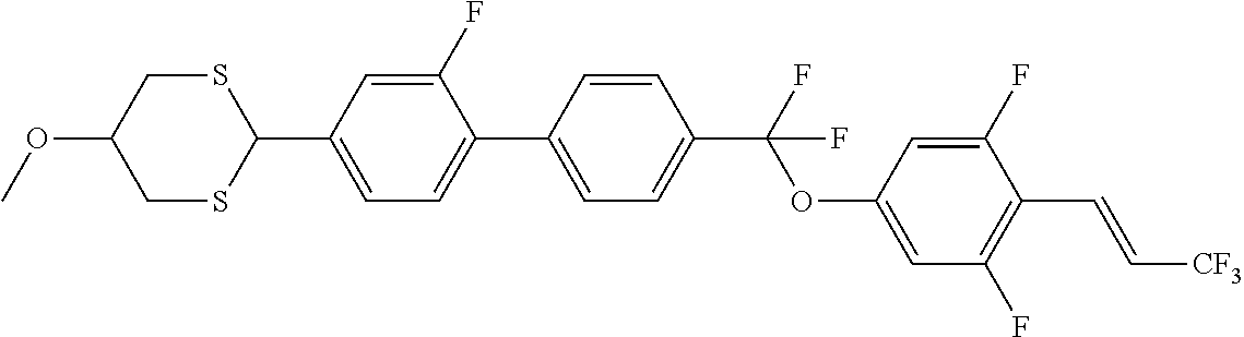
S1CC(OC)CSC1C1=CC=C(C2=CC=C(C(F)(OC3=CC(F)=C(C=C[CF3])C(F)=C3)F)C=C2)C(F)=C1
